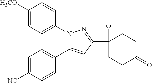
C1([H3CO])=CC=C(N2C(C3=CC=C([NC])C=C3)=CC(C3(O)CCC(=O)CC3)=N2)C=C1
